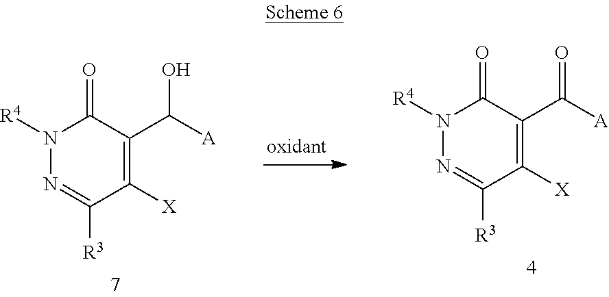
C1([X])=C(C(=O)[A])C(=O)N([R4])N=C1[R3].C1([X])=C(C([A])O)C(=O)N([R4])N=C1[R3]
